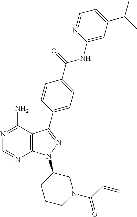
C1=NC2=C(C(N)=N1)C(C1=CC=C(C(=O)NC3=CC(C(C)C)=CC=N3)C=C1)=NN2C1CCCN(C(C=C)=O)C1
